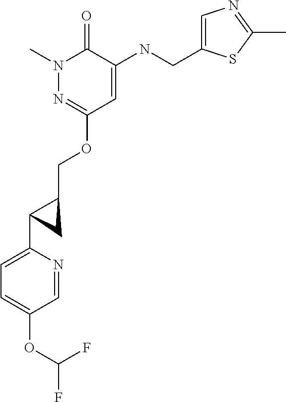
N1(C)N=C(OCC2CC2C2=CC=C(OC(F)F)C=N2)C=C(NCC2=CN=C(C)S2)C1=O
